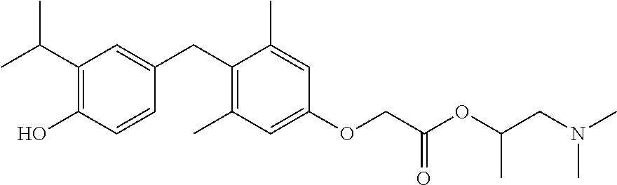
C1(C(C)C)=C(O)C=CC(CC2=C(C)C=C(OCC(OC(CN(C)C)C)=O)C=C2C)=C1
